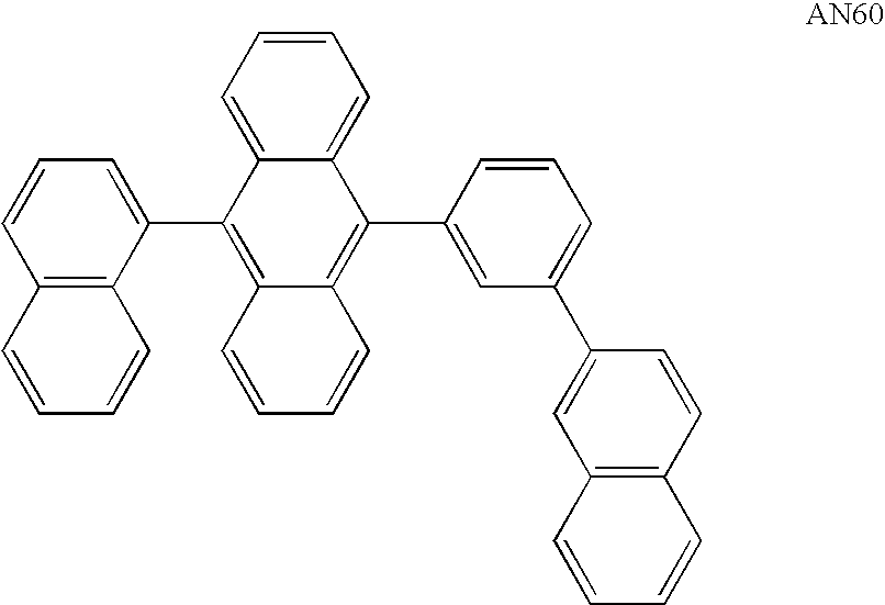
C1=CC=C2C(=C1)C(C1=CC(C3=CC4=C(C=C3)C=CC=C4)=CC=C1)=C1C(=C2C2=CC=CC3=C2C=CC=C3)C=CC=C1
